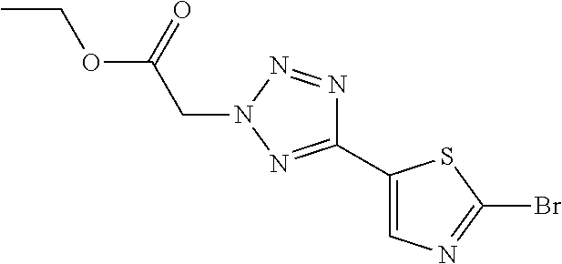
CCOC(=O)CN1N=C(C2=CN=C(Br)S2)N=N1
